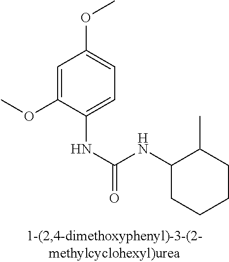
C1=C(OC)C(NC(=O)NC2CCCCC2C)=CC=C1OC
